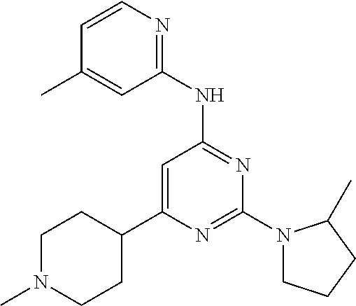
N1=C(NC2=NC=CC(C)=C2)C=C(C2CCN(C)CC2)N=C1N1CCCC1C
